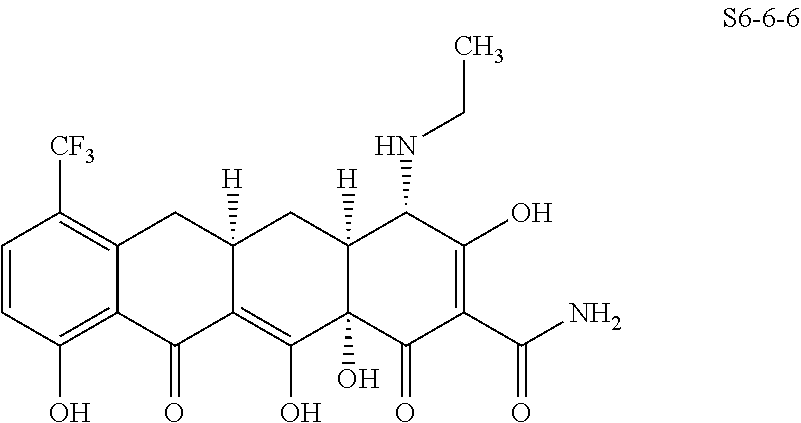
C1=CC(O)=C2C(=C1[CF3])CC1([H])C(=C(O)C3(O)C([H])(C1)C(NCC)C(O)=C(C(N)=O)C3=O)C2=O
